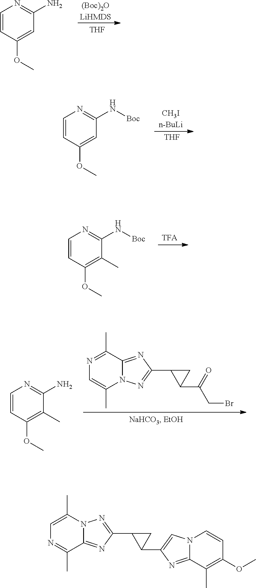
C1=CC(OC)=CC(N)=N1.[THF].C1=CC(OC)=CC(N[Boc])=N1.[THF].C1=CC(OC)=C(C)C(N[Boc])=N1.C1(C2C(C(=O)CBr)C2)=NN2C(=N1)C(C)=NC=C2C.C1=CC(OC)=C(C)C(N)=N1.C1(C2C(C3=CN4C(=N3)C(C)=C(OC)C=C4)C2)=NN2C(=N1)C(C)=NC=C2C
